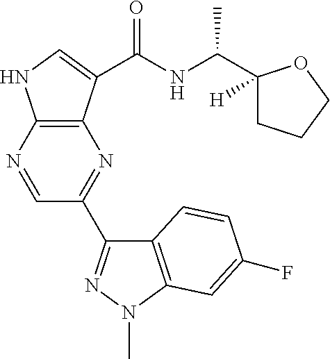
C12=C(N=CC(C3=NN(C)C4=C3C=CC(F)=C4)=N1)NC=C2C(=O)NC(C1([H])CCCO1)C
